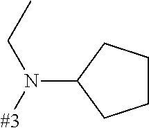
[#3]N(CC)C1CCCC1
